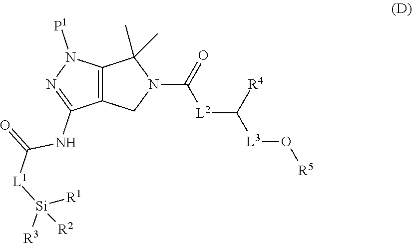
C12=C(CN(C([L2]C([R4])[L3]O[R5])=O)C1(C)C)C(NC(=O)[L1][Si]([R2])([R1])[R3])=NN2[P1]
